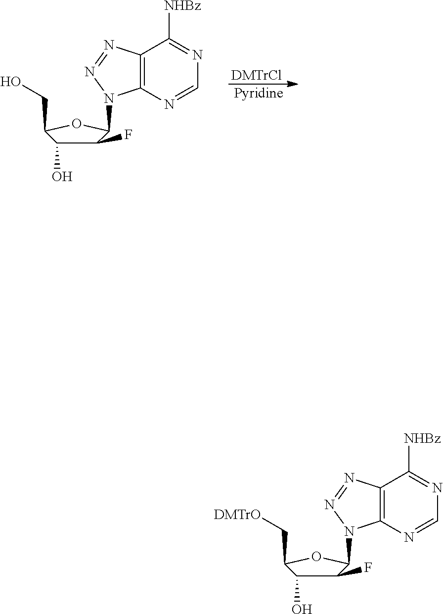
[Pyridine].C1(F)C(O)C(CO)OC1N1C2=C(C([NHBz])=NC=N2)N=N1.[DMTrCl].C1(F)C(O)C(C[DMTrO])OC1N1C2=C(C([NHBz])=NC=N2)N=N1
